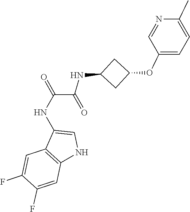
C1=NC(C)=CC=C1OC1CC(NC(C(NC2=CNC3=C2C=C(F)C(F)=C3)=O)=O)C1
